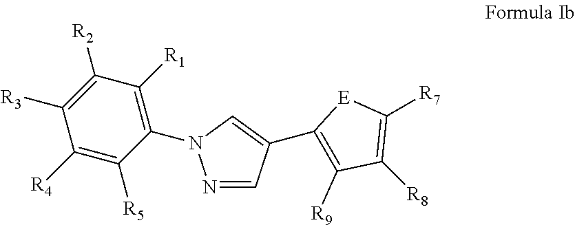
N1=CC(C2=C([R9])C([R8])=C([R7])[E]2)=CN1C1=C([R1])C([R2])=C([R3])C([R4])=C1[R5]
